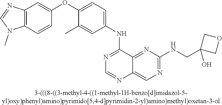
C1(OC2=CC=C(NC3=NC=NC4=CN=C(NCC5(O)COC5)N=C34)C=C2C)=CC2=C(C=C1)N(C)C=N2
